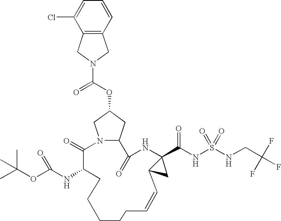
N12CC(OC(=O)N3CC4=C(C3)C(Cl)=CC=C4)CC1C(=O)NC1(C(NS(NCC(F)(F)F)(=O)=O)=O)C(C1)C=CCCCCCC(NC(OC(C)(C)C)=O)C2=O
